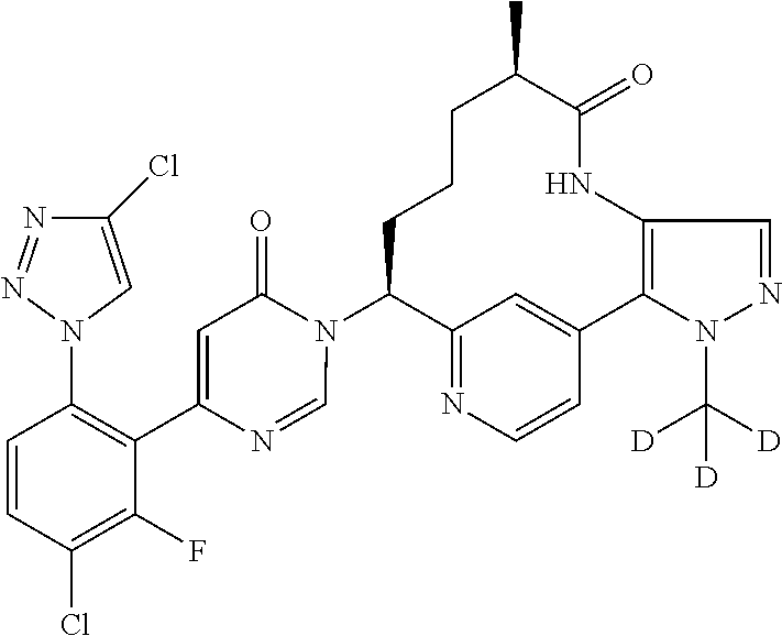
C12=NC=CC(=C1)C1=C(NC(=O)C(C)CCCC2N2C(=O)C=C(C3=C(N4C=C(Cl)N=N4)C=CC(Cl)=C3F)N=C2)C=NN1C([D])([D])[D]
